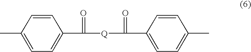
C1(C(=O)[Q]C(C2=CC=C(C)C=C2)=O)=CC=C(C)C=C1
